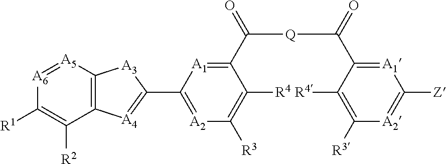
[A5]1=[A6]C([R1])=C([R2])C2=C1[A3]C(C1=[A2]C([R3])=C([R4])C(C(=O)[Q]C(=O)C3=[A1]C([Z])=[A2]C([R3])=C3[R4])=[A1]1)=[A4]2
